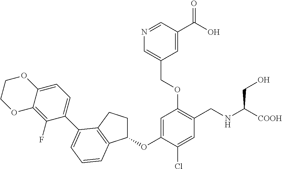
C1(OC2=CC(OCC3=CN=CC(C(=O)O)=C3)=C(CNC([COOH])CO)C=C2Cl)CCC2=C1C=CC=C2C1=CC=C2C(=C1F)OCCO2
